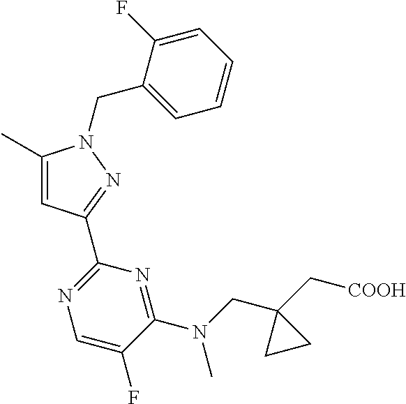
C1(C)=CC(C2=NC=C(F)C(N(C)CC3(C[COOH])CC3)=N2)=NN1CC1=CC=CC=C1F
